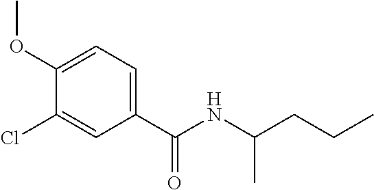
C1(OC)=CC=C(C(NC(CCC)C)=O)C=C1Cl
